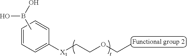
C1=CC=CC([X1]CCOCC)=C1.CB(O)O
